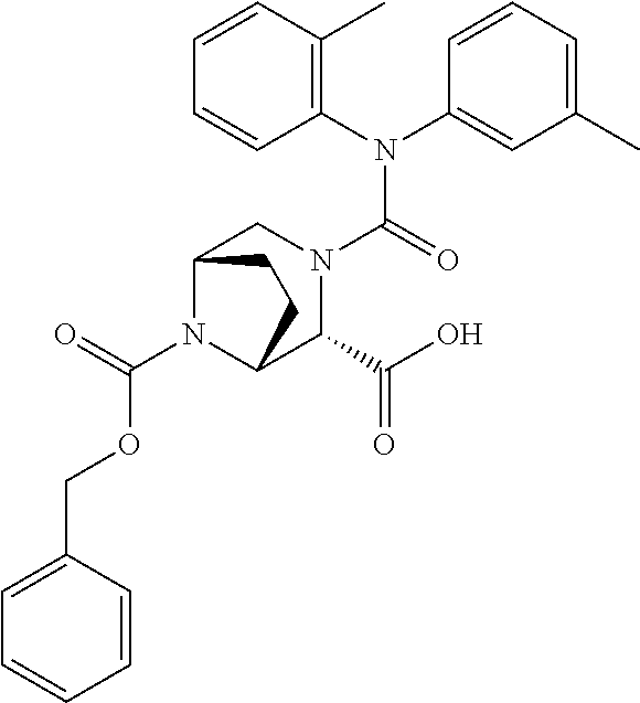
C1(N(C2=CC(C)=CC=C2)C(=O)N2CC3N(C(=O)OCC4=CC=CC=C4)C(C2C(O)=O)CC3)=C(C)C=CC=C1
